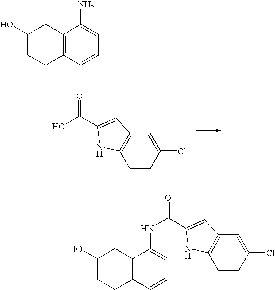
C12=C(C=CC=C1N)CCC(O)C2.OC(=O)C1=CC2=C(C=CC(Cl)=C2)N1.C12=C(C=CC=C1NC(=O)C1=CC3=C(C=CC(Cl)=C3)N1)CCC(O)C2
